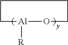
C1[Al]([R])OCCC1
